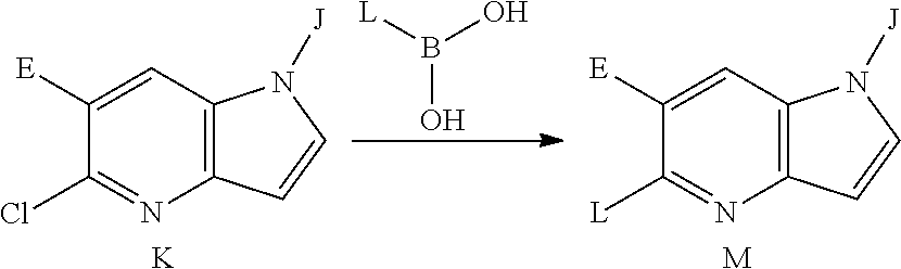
C1([E])=CC2=C(N=C1Cl)C=CN2[J].[K].[L]B(O)O.C1([E])=CC2=C(N=C1[L])C=CN2[J].[M]
